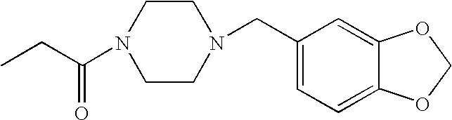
CCC(N1CCN(CC2=CC=C3C(=C2)OCO3)CC1)=O
